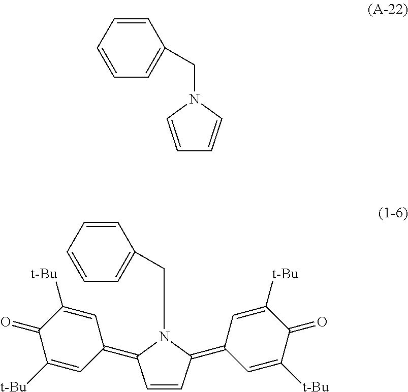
C1=CC(=C2C=C([t-Bu])C(=O)C([t-Bu])=C2)N(CC2=CC=CC=C2)C1=C1C=C([t-Bu])C(=O)C([t-Bu])=C1.C1=CN(CC2=CC=CC=C2)C=C1
